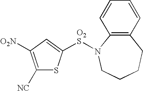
C1([NC])=C([O2N])C=C([O2S]N2C3=C(C=CC=C3)CCCC2)S1
